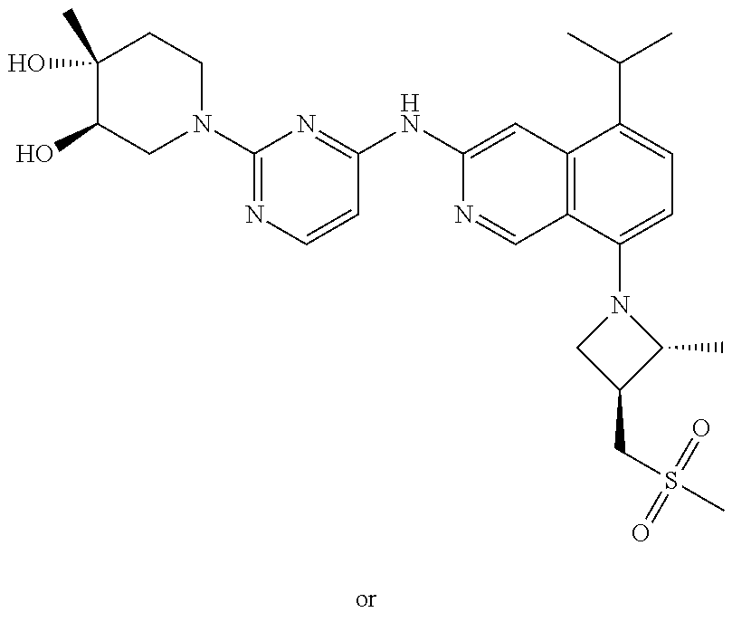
C1(O)(C)C(O)CN(C2=NC=CC(NC3=CC4=C(C=N3)C(N3CC(CS(C)(=O)=O)C3C)=CC=C4C(C)C)=N2)CC1
